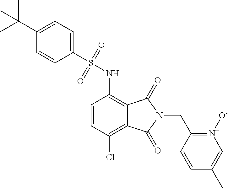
C1=CC(Cl)=C2C(=C1NS(C1=CC=C(C(C)(C)C)C=C1)(=O)=O)C(=O)N(CC1=[N+]([O-])C=C(C)C=C1)C2=O
